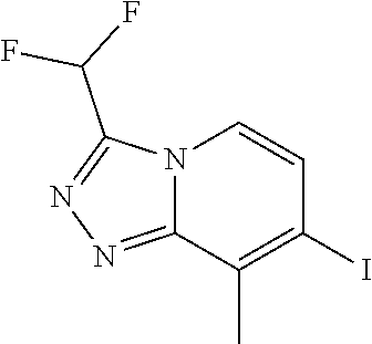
N12C(=NN=C1C(F)F)C(C)=C(I)C=C2
